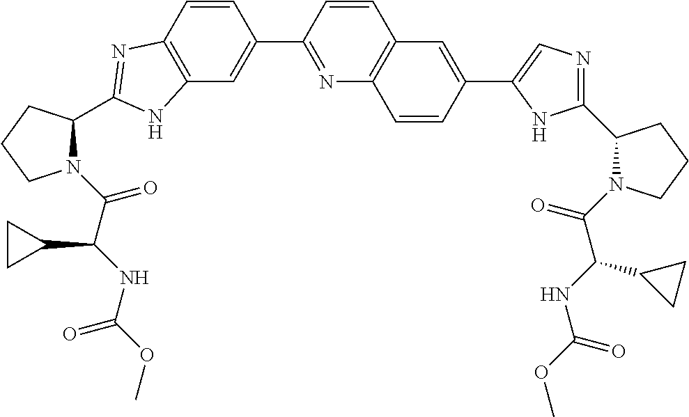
C12=C(C=CC(C3=NC4=C(C=C3)C=C(C3=CN=C(C5N(C(C(NC(OC)=O)C6CC6)=O)CCC5)N3)C=C4)=C1)N=C(C1CCCN1C(C(NC(OC)=O)C1CC1)=O)N2
